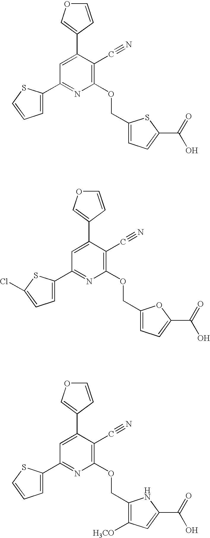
C1=CC(C2=CC(C3=CC=CS3)=NC(OCC3=CC=C(C(O)=O)S3)=C2C#N)=CO1.C1=CC(C2=CC(C3=CC=C(Cl)S3)=NC(OCC3=CC=C(C(O)=O)O3)=C2C#N)=CO1.C1=CC(C2=CC(C3=CC=CS3)=NC(OCC3=C([H3CO])C=C(C(O)=O)N3)=C2C#N)=CO1
